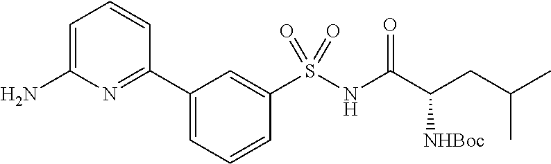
C1=C(N)N=C(C2=CC=CC(S(NC(C(CC(C)C)[NHBoc])=O)(=O)=O)=C2)C=C1
